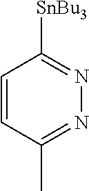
C1=CC(C)=NN=C1[SnBu3]
